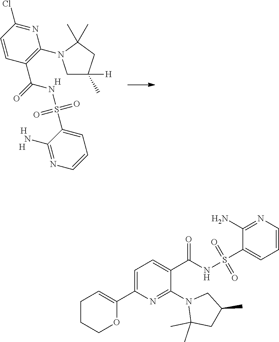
O=S(=O)(C1=CC=CN=C1N)NC(C1=C(N2CC([H])(C)CC2(C)C)N=C(Cl)C=C1)=O.[H].[H].[H].N1(C2=NC(C3=CCCCO3)=CC=C2C(NS(=O)(C2=CC=CN=C2N)=O)=O)C(C)(C)CC(C)C1
